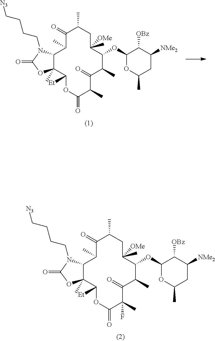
C1(=O)C(C)CC(C)([OMe])C(OC2OC(C)CC([NMe2])C2[OBz])C(C)C(=O)C(C)(F)C(=O)OC([Et])C2(C)C(C1C)N(CCCC[N3])C(=O)O2.C1(=O)C(C)CC(C)([OMe])C(OC2OC(C)CC([NMe2])C2[OBz])C(C)C(=O)C(C)C(=O)OC([Et])C2(C)C(C1C)N(CCCC[N3])C(=O)O2
